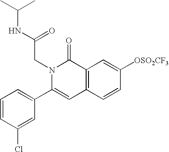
C1=CC(Cl)=CC(C2=CC3=C(C(=O)N2CC(=O)NC(C)C)C=C([OSO2CF3])C=C3)=C1
